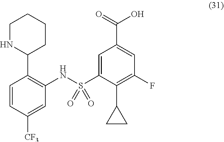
C1=CC([CF3])=CC(NS(C2=CC(C(O)=O)=CC(F)=C2C2CC2)(=O)=O)=C1C1CCCCN1
